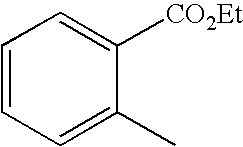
C1=CC=C(C)C([CO2Et])=C1
